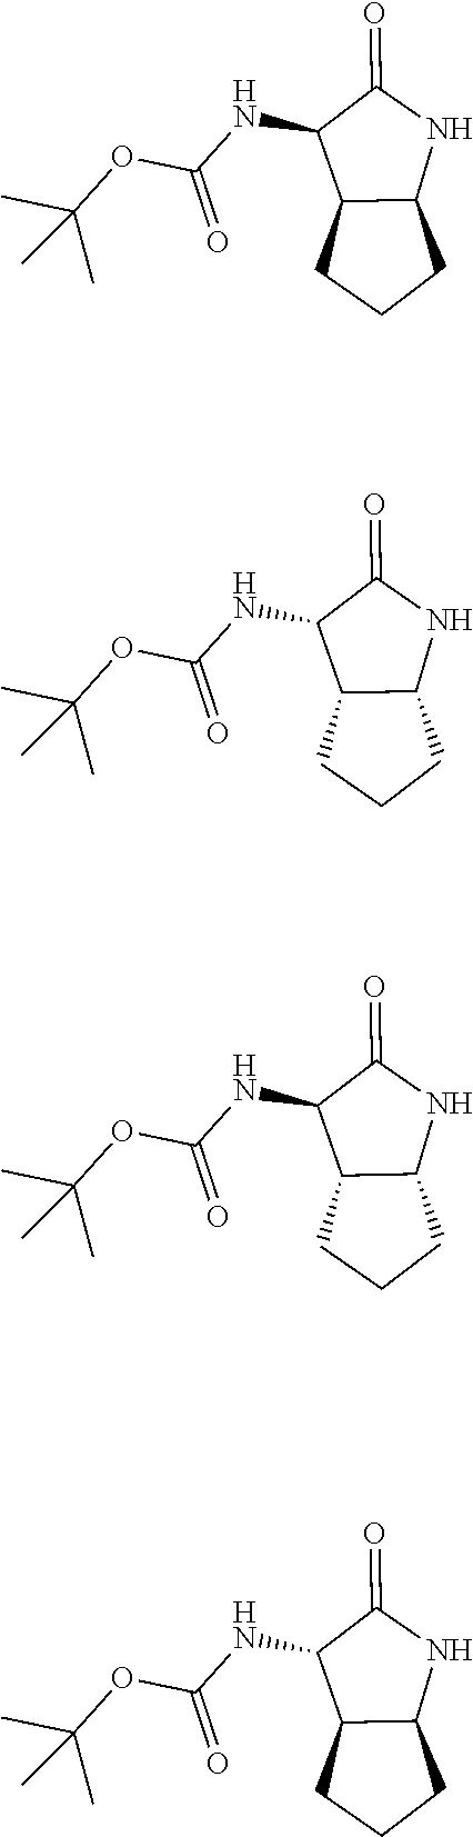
C1(NC(OC(C)(C)C)=O)C2C(NC1=O)CCC2.C1(NC(OC(C)(C)C)=O)C2C(NC1=O)CCC2.C1(NC(OC(C)(C)C)=O)C2C(NC1=O)CCC2.C1(NC(OC(C)(C)C)=O)C2C(NC1=O)CCC2
